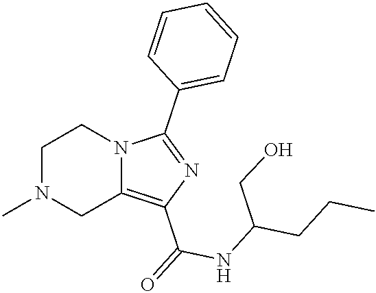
C1N(C)CC2=C(C(NC(CCC)CO)=O)N=C(C3=CC=CC=C3)N2C1
